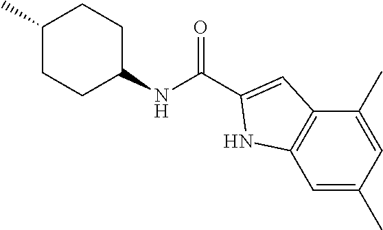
C1(C)CCC(NC(=O)C2=CC3=C(C=C(C)C=C3C)N2)CC1
